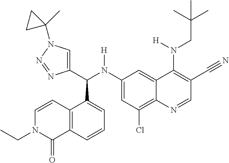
C1(N(C(C2=CN(C3(C)CC3)N=N2)C2=CC=CC3=C2C=CN(CC)C3=O)[H])=CC(Cl)=C2C(=C1)C(N(CC(C)(C)C)[H])=C(C#N)C=N2
